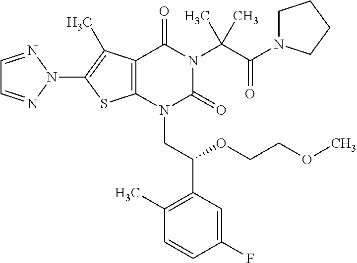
C12=C(C(C)=C(N3N=CC=N3)S1)C(=O)N(C(C(=O)N1CCCC1)(C)C)C(=O)N2CC(C1=C(C)C=CC(F)=C1)OCCOC
